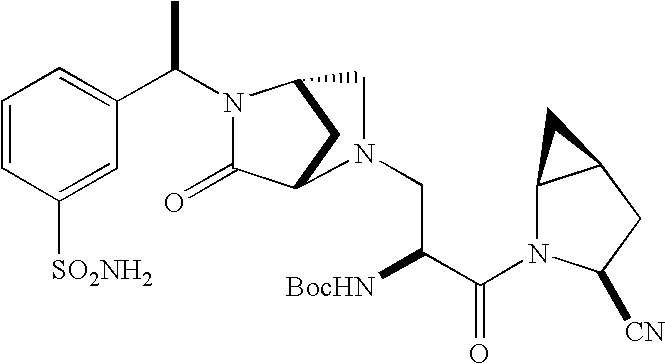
C1=CC([SO2NH2])=CC(C(C)N2C(=O)C3CC2CN3CC([BocHN])C(=O)N2C3C(CC2[CN])C3)=C1
